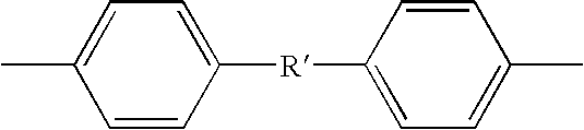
C1=C([R]C2=CC=C(C)C=C2)C=CC(C)=C1
